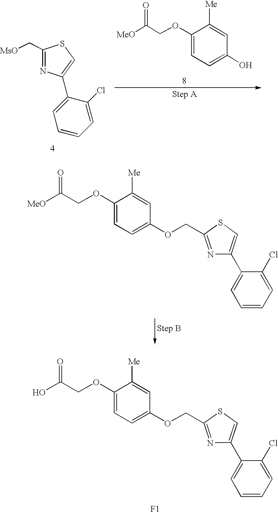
[MeO]C(COC1=CC=C(OCC2=NC(C3=CC=CC=C3Cl)=CS2)C=C1[Me])=O.OC(COC1=CC=C(OCC2=NC(C3=CC=CC=C3Cl)=CS2)C=C1[Me])=O.[F1].[MeO]C(COC1=CC=C(O)C=C1[Me])=O.C1(C[MsO])=NC(C2=CC=CC=C2Cl)=CS1
